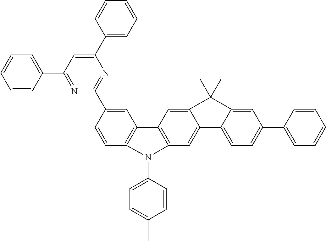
C1=C(C2=NC(C3=CC=CC=C3)=CC(C3=CC=CC=C3)=N2)C=CC2=C1C1=C(C=C3C(=C1)C(C)(C)C1=CC(C4=CC=CC=C4)=CC=C31)N2C1=CC=C(C)C=C1
